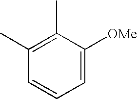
C1(C)=C(C)C([OMe])=CC=C1
